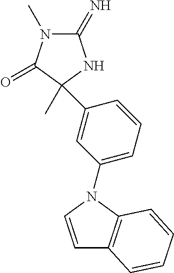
C1(C2(C)C(=O)N(C)C(=N)N2)=CC(N2C3=C(C=C2)C=CC=C3)=CC=C1
